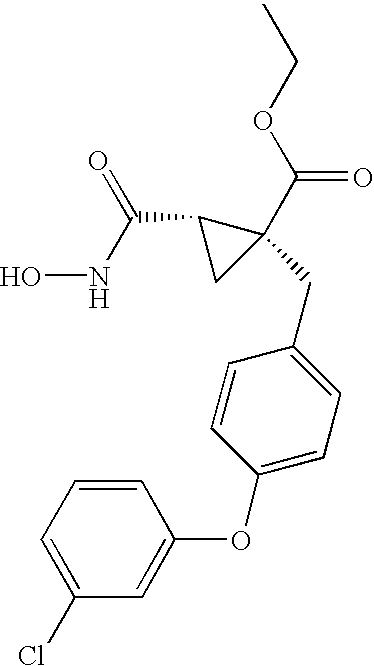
ONC(C1CC1(C(OCC)=O)CC1=CC=C(OC2=CC(Cl)=CC=C2)C=C1)=O
